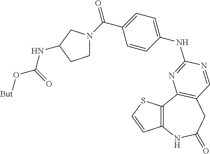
C12=C(C3=C(CC(=O)N1)C=NC(NC1=CC=C(C(=O)N4CCC(NC(=O)O[But])C4)C=C1)=N3)SC=C2
